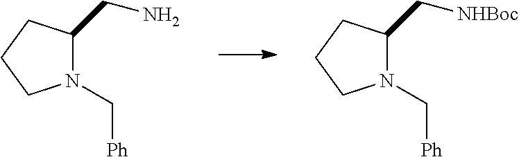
N1(C[Ph])C(C[NHBoc])CCC1.N1(C[Ph])C(CN)CCC1
